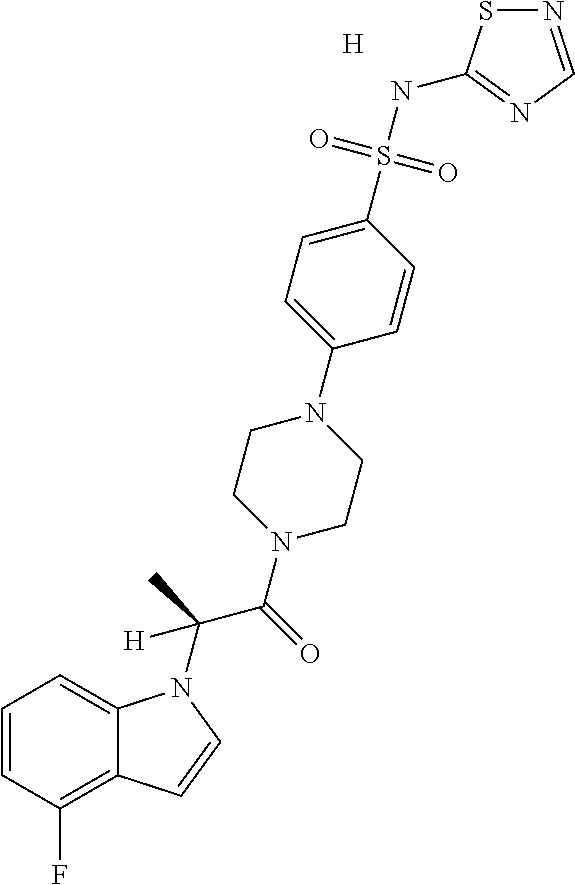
[H].C1=CC(F)=C2C(=C1)N(C(C(N1CCN(C3=CC=C(S(NC4=NC=NS4)(=O)=O)C=C3)CC1)=O)(C)[H])C=C2
